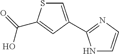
C1=C(C2=NC=CN2)C=C(C(=O)O)S1
